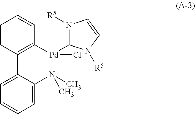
C1=CC2=C(C=C1)[Pd](C1N([R5])C=CN1[R5])(Cl)N(C)(C)C1=CC=CC=C21
